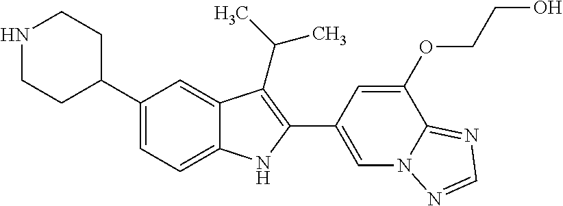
N1CCC(C2=CC=C3C(=C2)C(C(C)C)=C(C2=CN4C(=NC=N4)C(OCCO)=C2)N3)CC1
